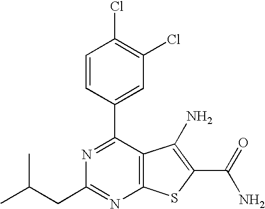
N1=C(C2=CC(Cl)=C(Cl)C=C2)C2=C(N=C1CC(C)C)SC(C(N)=O)=C2N
